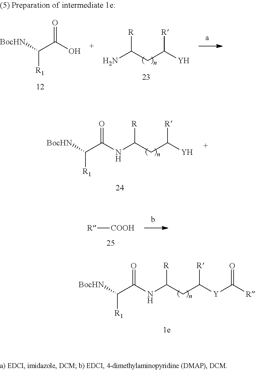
N(C(CC([Y]C([R])=O)[R])[R])C(C([BocHN])[R1])=O.[BocHN]C(C(O)=O)[R1].NC(CC([Y])[R])[R].N(C(CC([Y])[R])[R])C(C([BocHN])[R1])=O.[R][COOH]
